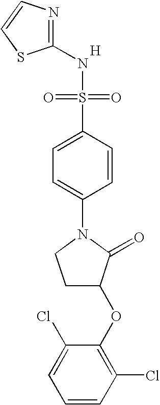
[H].N1=C(NS(=O)(=O)C2=CC=C(N3CCC(OC4=C(Cl)C=CC=C4Cl)C3=O)C=C2)SC=C1
